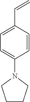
C(C1=CC=C(N2CCCC2)C=C1)=C
